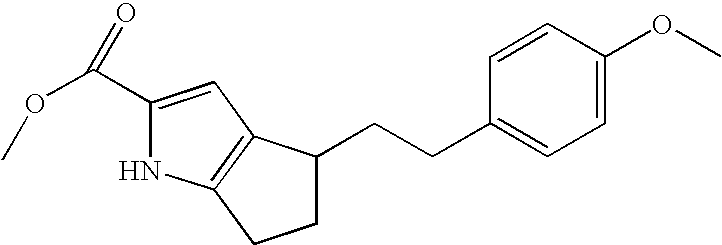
C1(C(OC)=O)=CC2=C(N1)CCC2CCC1=CC=C(OC)C=C1
